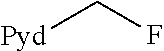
[Pyd]CF
